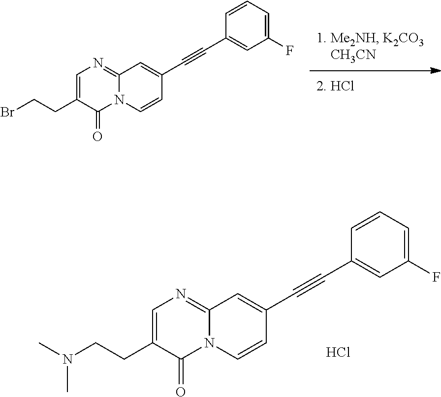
N12C(=NC=C(CCBr)C1=O)C=C(C#CC1=CC(F)=CC=C1)C=C2.N12C(=NC=C(CCN(C)C)C1=O)C=C(C#CC1=CC(F)=CC=C1)C=C2.Cl
